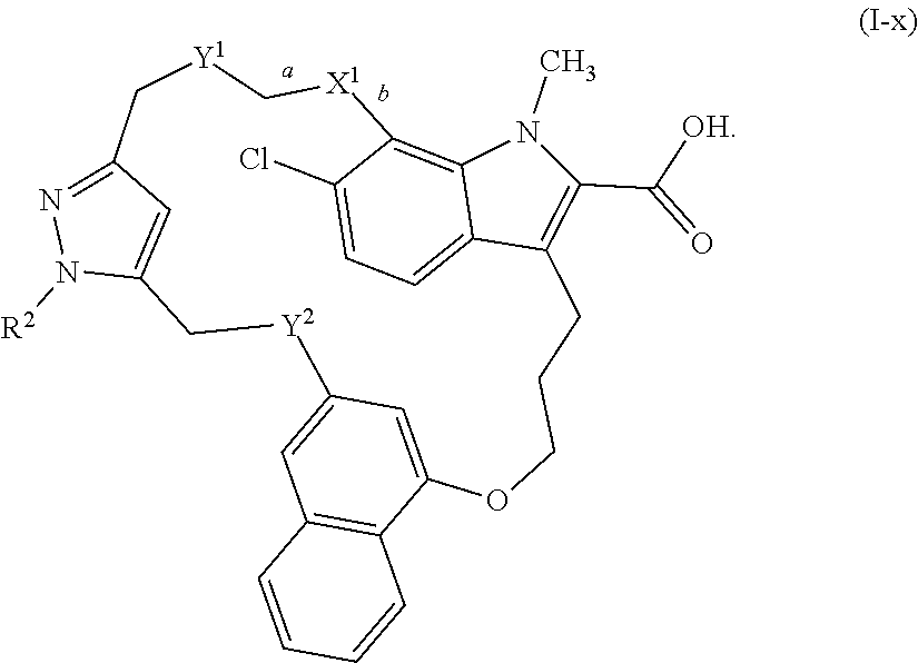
C1=C2C=C(C3=C1C=CC=C3)OCCCC1=C(C([OH])=O)N(C)C3=C(C(Cl)=CC=C13)[X1]C[Y1]CC1=NN([R2])C(=C1)C[Y2]2
